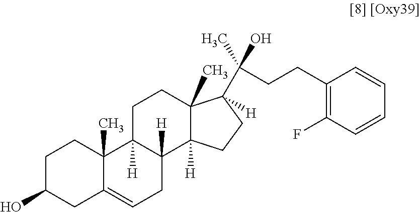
C1C(O)CC2=CCC3([H])C([H])(C2(C)C1)CCC1(C)C3([H])CCC1(C(CCC1=C(F)C=CC=C1)(C)O)[H]
